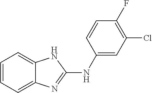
C1=CC=C2C(=C1)NC(NC1=CC(Cl)=C(F)C=C1)=N2
